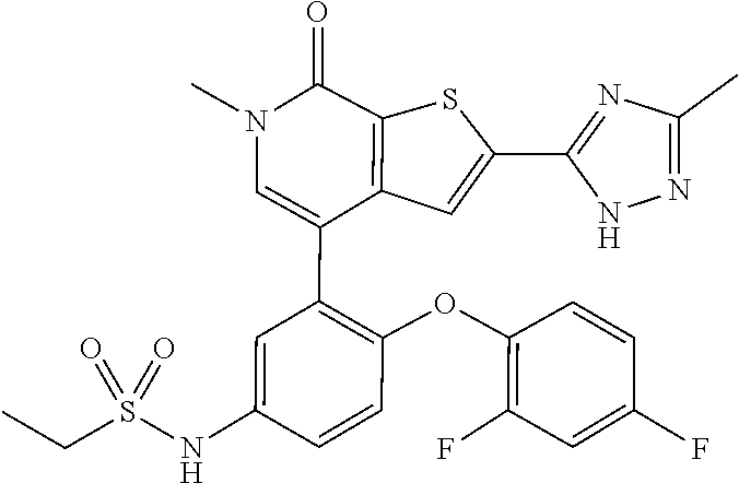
C1(F)=C(OC2=C(C3=CN(C)C(=O)C4=C3C=C(C3=NC(C)=NN3)S4)C=C(NS(CC)(=O)=O)C=C2)C=CC(F)=C1
